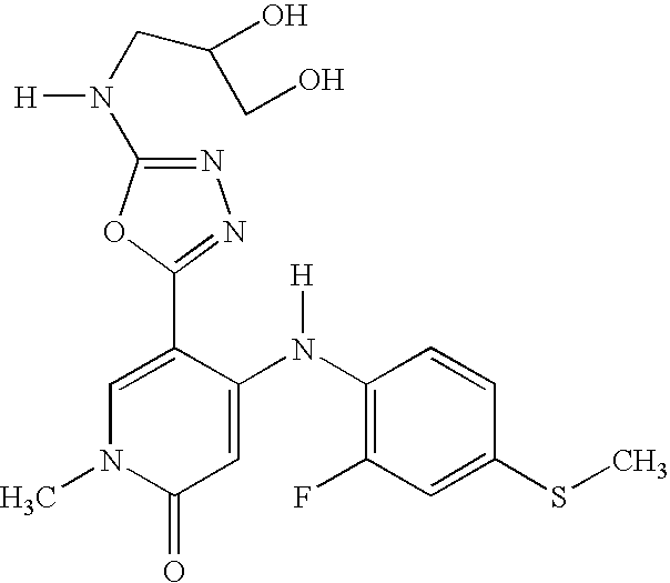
C1=C(C2=NN=C(N(CC(O)CO)[H])O2)C(N(C2=C(F)C=C(SC)C=C2)[H])=CC(=O)N1C
